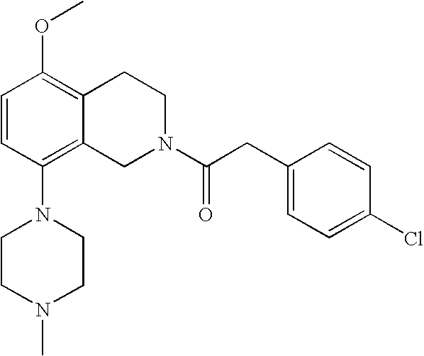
C1=CC(N2CCN(C)CC2)=C2C(=C1OC)CCN(C(CC1=CC=C(Cl)C=C1)=O)C2
